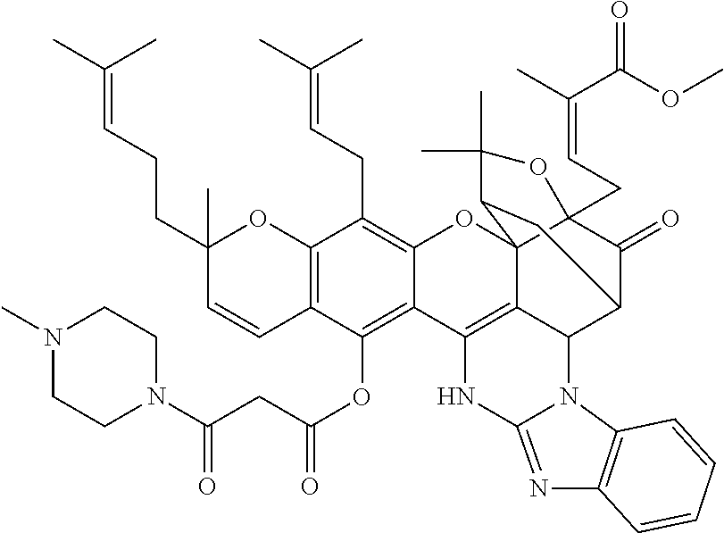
C12=C(C=CC(CCC=C(C)C)(C)O1)C(OC(CC(N1CCN(C)CC1)=O)=O)=C1C(=C2CC=C(C)C)OC23C4(CC=C(C)C(OC)=O)C(=O)C(C5C2=C1NC1=NC2=C(N51)C=CC=C2)CC3C(C)(C)O4
